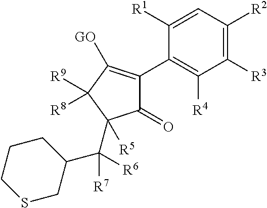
C1([R1])=CC([R2])=C([R3])C([R4])=C1C1=C([GO])C([R9])([R8])C(C(C2CCCSC2)([R7])[R6])([R5])C1=O
